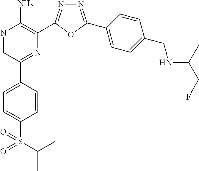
N1=C(C2=CC=C(CNC(C)CF)C=C2)OC(C2=C(N)N=CC(C3=CC=C(S(=O)(=O)C(C)C)C=C3)=N2)=N1
